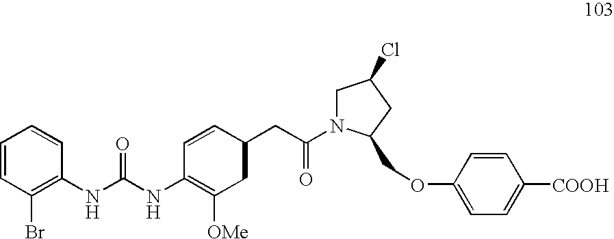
C1=CC(Br)=C(NC(NC2=C([OMe])CC(CC(=O)N3CC(Cl)CC3COC3=CC=C([COOH])C=C3)C=C2)=O)C=C1
